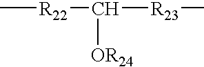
C[R22]C([R23]C)[OR24]
